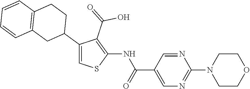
N1=CC(C(=O)NC2=C(C(=O)O)C(C3CCC4=C(C3)C=CC=C4)=CS2)=CN=C1N1CCOCC1
